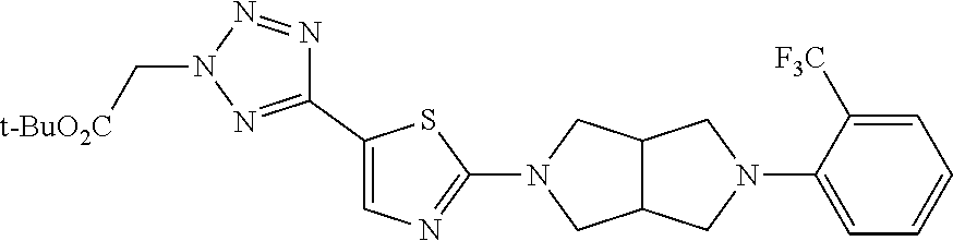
C12C(CN(C3=NC=C(C4=NN(C[t-BuO2C])N=N4)S3)C1)CN(C1=CC=CC=C1[F3C])C2
